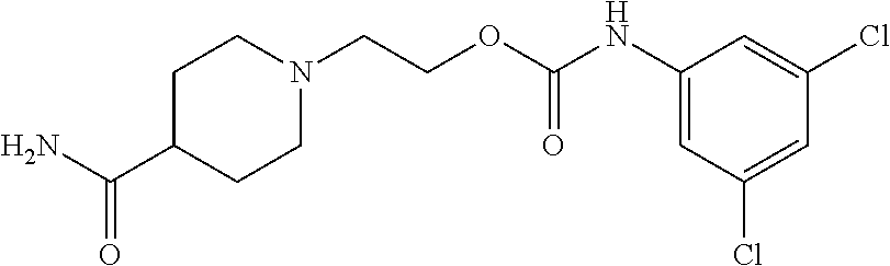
C1N(CCOC(NC2=CC(Cl)=CC(Cl)=C2)=O)CCC(C(N)=O)C1
